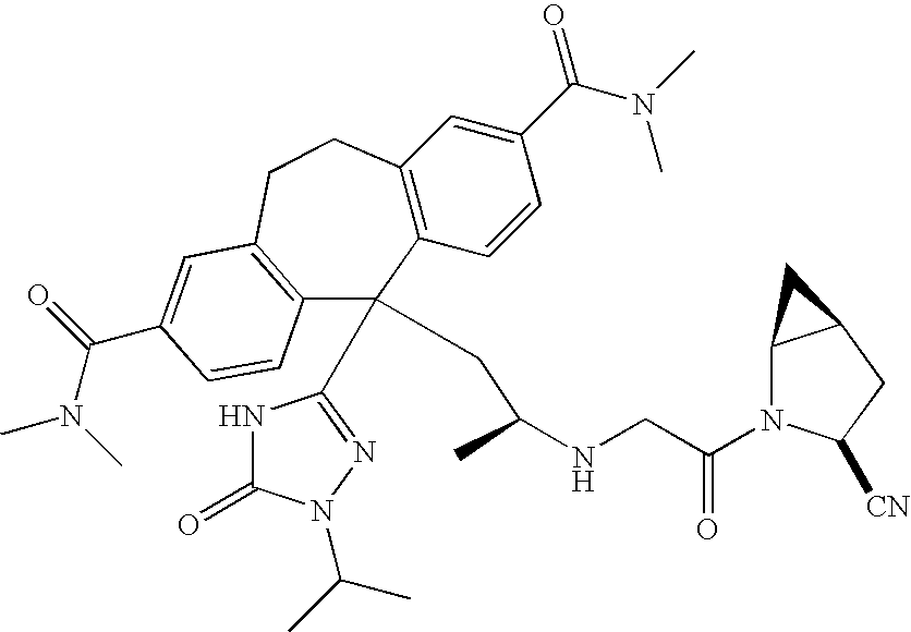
C12=C(C=CC(C(N(C)C)=O)=C1)C(C1=NN(C(C)C)C(=O)N1)(CC(NCC(N1C3C(CC1[CN])C3)=O)C)C1=C(CC2)C=C(C(N(C)C)=O)C=C1
